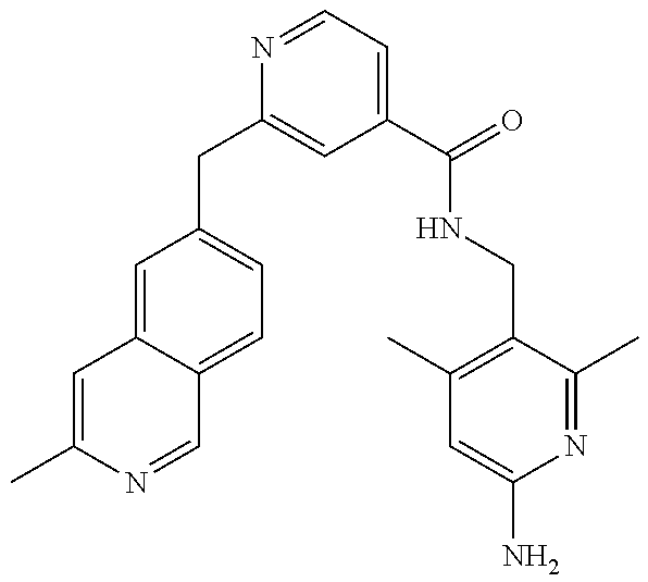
C1=C(C)N=CC2=CC=C(CC3=CC(C(=O)NCC4=C(C)C=C(N)N=C4C)=CC=N3)C=C12
